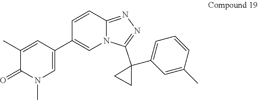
C1(C)=CC(C2=CN3C(=NN=C3C3(C4=CC=CC(C)=C4)CC3)C=C2)=CN(C)C1=O
